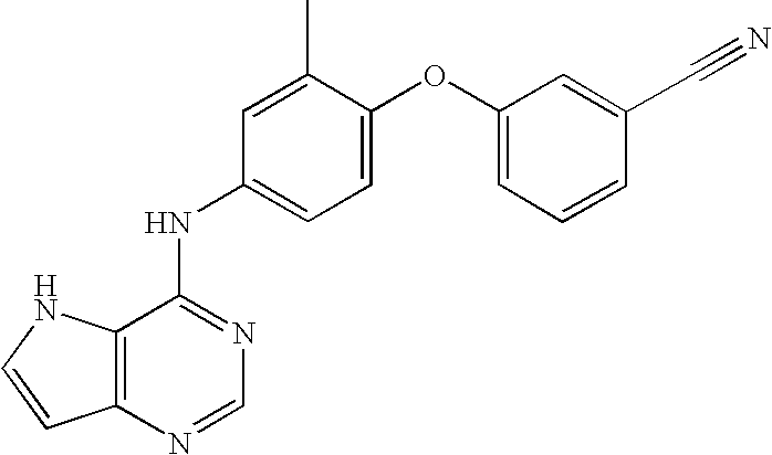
C1=CC(C#N)=CC(OC2=CC=C(NC3=NC=NC4=C3NC=C4)C=C2C)=C1
